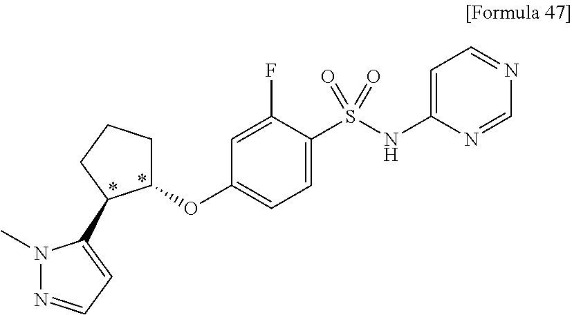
C1(OC2=CC=C(S(NC3=CC=NC=N3)(=O)=O)C(F)=C2)CCCC1C1=CC=NN1C
